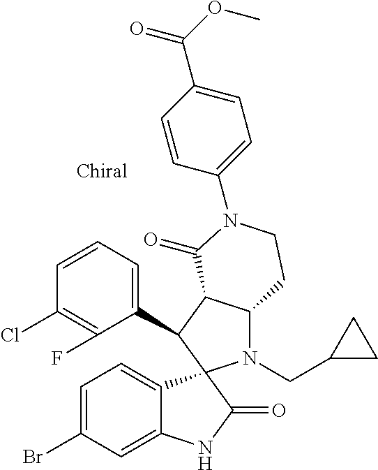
C1(C2C3C(N(CC4CC4)C24C2=CC=C(Br)C=C2NC4=O)CCN(C2=CC=C(C(OC)=O)C=C2)C3=O)=CC=CC(Cl)=C1F
